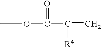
COC(=O)C([R4])=C
